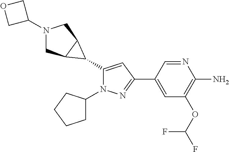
C1(C2C3CN(C4COC4)CC32)=CC(C2=CC(OC(F)F)=C(N)N=C2)=NN1C1CCCC1
